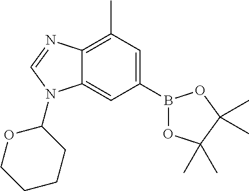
C1(B2OC(C)(C)C(C)(C)O2)=CC(C)=C2C(=C1)N(C1OCCCC1)C=N2
